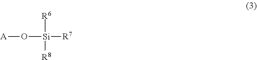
O([Si]([R6])([R8])[R7])[A]
